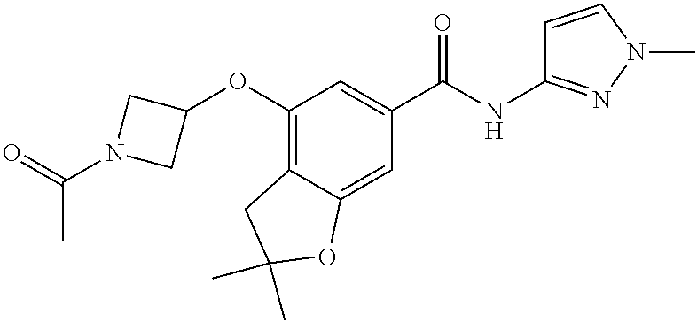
C1(OC2CN(C(=O)C)C2)=C2C(=CC(C(NC3=NN(C)C=C3)=O)=C1)OC(C)(C)C2
